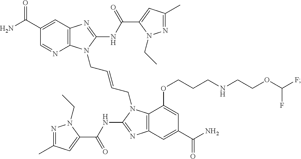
C12=C(N=C(NC(C3=CC(C)=NN3CC)=O)N1CC=CCN1C3=C(N=C1NC(C1=CC(C)=NN1CC)=O)C=C(C(=O)N)C=C3OCCCNCCOC(F)F)C=C(C(=O)N)C=N2
